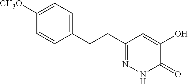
C1(CCC2=CC=C([CH3O])C=C2)=NNC(=O)C(O)=C1
